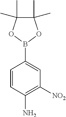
C1=CC(N)=C([NO2])C=C1B1OC(C)(C)C(C)(C)O1
